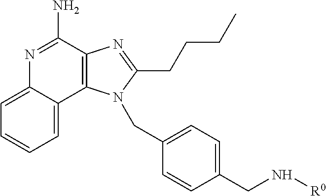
C1=C2C(=CC=C1)C1=C(C(N)=N2)N=C(CCCC)N1CC1=CC=C(CN[R0])C=C1
